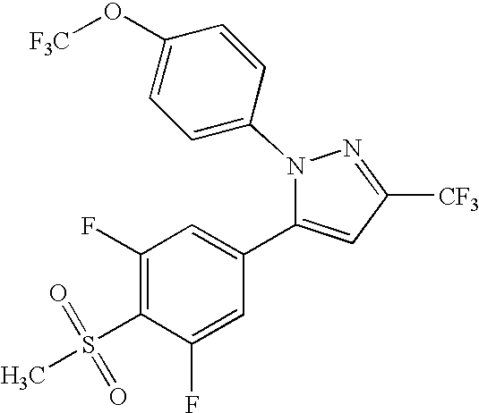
C1(F)=C(S(C)(=O)=O)C(F)=CC(C2=CC([CF3])=NN2C2=CC=C(O[F3C])C=C2)=C1
